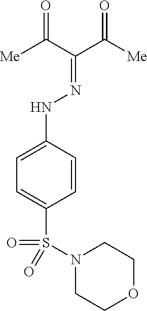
C1=C(NN=C(C([Me])=O)C([Me])=O)C=CC(S(N2CCOCC2)(=O)=O)=C1
